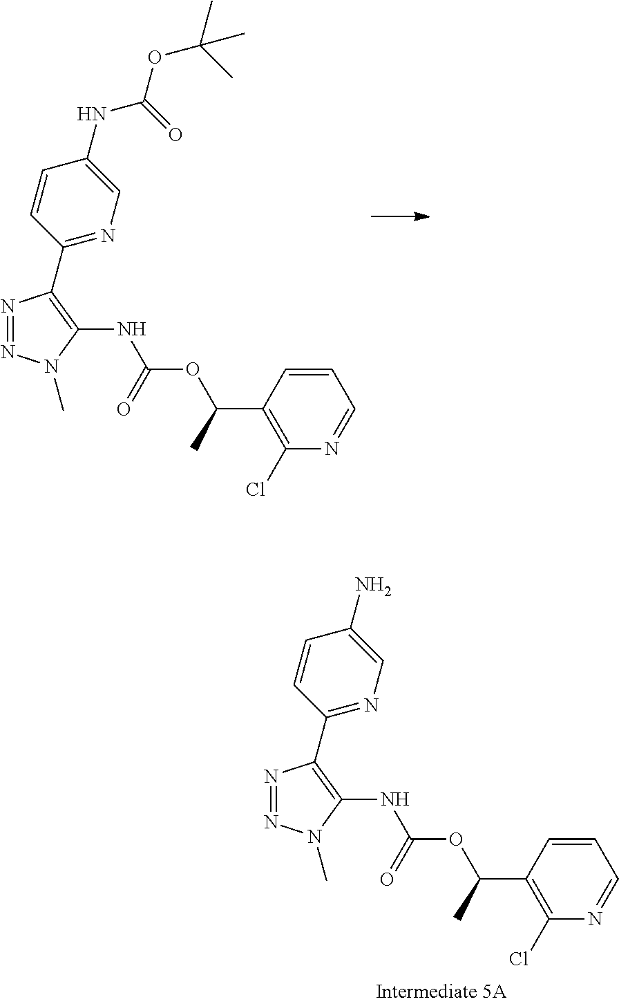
N1=NN(C)C(NC(=O)OC(C)C2=C(Cl)N=CC=C2)=C1C1=NC=C(NC(=O)OC(C)(C)C)C=C1.N1=NN(C)C(NC(=O)OC(C)C2=C(Cl)N=CC=C2)=C1C1=NC=C(N)C=C1
